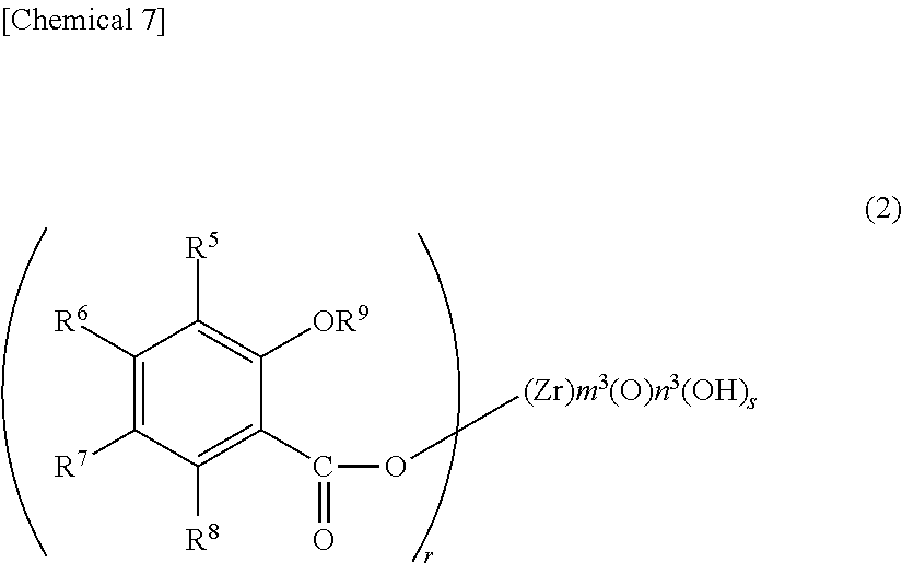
C1([R6])=C([R7])C([R8])=C(C(O[(Zr)m3(O)n3(OH)s])=O)C([OR9])=C1[R5]
